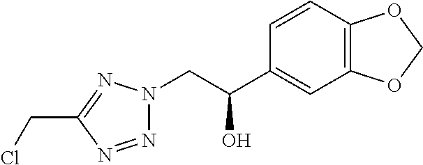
N1=NC(CCl)=NN1CC(O)C1=CC2=C(C=C1)OCO2
